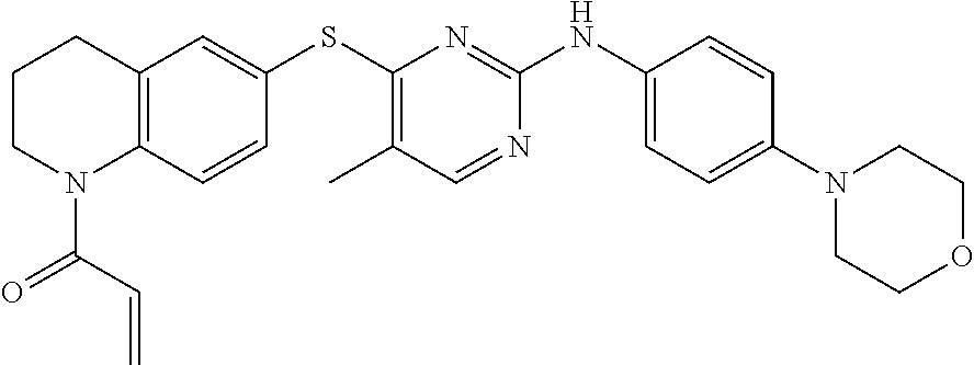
C12=C(C=CC(SC3=C(C)C=NC(NC4=CC=C(N5CCOCC5)C=C4)=N3)=C1)N(C(C=C)=O)CCC2
